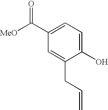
C1(C([MeO])=O)=CC=C(O)C(CC=C)=C1
